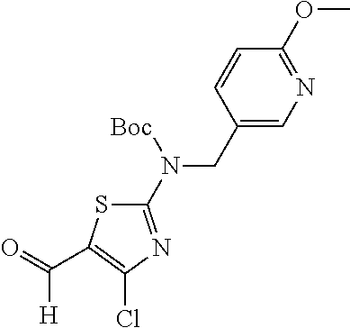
C1(CN(C2=NC(Cl)=C(C(=O)[H])S2)[Boc])=CN=C(OC)C=C1
